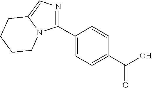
C1(C2=NC=C3N2CCCC3)=CC=C(C(O)=O)C=C1
